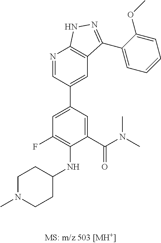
C1=C(C(N(C)C)=O)C(NC2CCN(C)CC2)=C(F)C=C1C1=CC2=C(N=C1)NN=C2C1=CC=CC=C1OC
